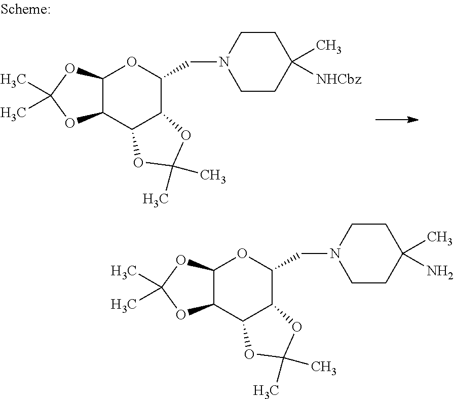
C12C(OC(C)(C)O1)OC(CN1CCC(C)([NHCbz])CC1)C1C2OC(C)(C)O1.C12C(OC(C)(C)O1)OC(CN1CCC(C)(N)CC1)C1C2OC(C)(C)O1
